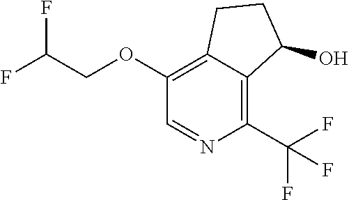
C(OC1=C2C(=C(C(F)(F)F)N=C1)C(O)CC2)C(F)F
